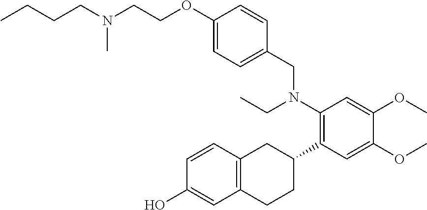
C(COC1=CC=C(CN(C2=C(C3CC4=C(CC3)C=C(O)C=C4)C=C(OC)C(OC)=C2)CC)C=C1)N(CCCC)C
